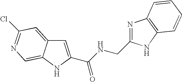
C(C1=CC2=CC(Cl)=NC=C2N1)(NCC1=NC2=C(N1)C=CC=C2)=O
